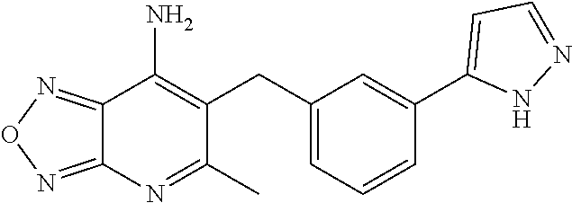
C12=NON=C1N=C(C)C(CC1=CC=CC(C3=CC=NN3)=C1)=C2N
